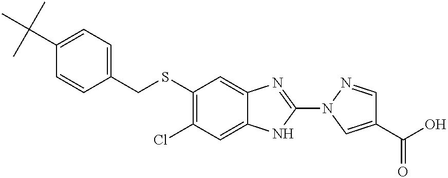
S(C1=C(Cl)C=C2C(=C1)N=C(N1C=C(C(=O)O)C=N1)N2)CC1=CC=C(C(C)(C)C)C=C1
